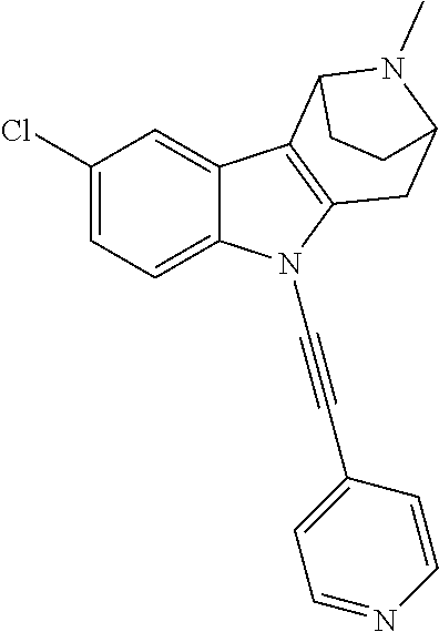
C1(Cl)=CC=C2C(=C1)C1=C(N2C#CC2=CC=NC=C2)CC2N(C)C1CC2
